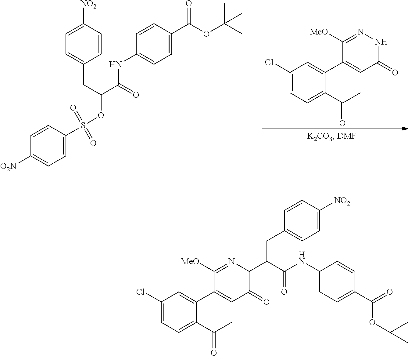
C1(Cl)=CC=C(C(C)=O)C(C2=CC(=O)NN=C2[MeO])=C1.C(C(=O)NC1=CC=C(C(=O)OC(C)(C)C)C=C1)(CC1=CC=C([NO2])C=C1)OS(=O)(C1=CC=C([O2N])C=C1)=O.C1(Cl)=CC=C(C(C)=O)C(C2=CC(=O)C(C(C(NC3=CC=C(C(=O)OC(C)(C)C)C=C3)=O)CC3=CC=C([NO2])C=C3)N=C2[MeO])=C1
